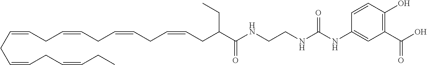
C(C=CCC=CCC=CCC=CCC(C(NCCNC(NC1=CC(C(O)=O)=C(O)C=C1)=O)=O)CC)C=CCC=CCC
